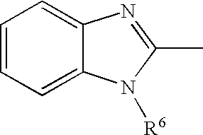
C1=CC=C2C(=C1)N=C(C)N2[R6]
